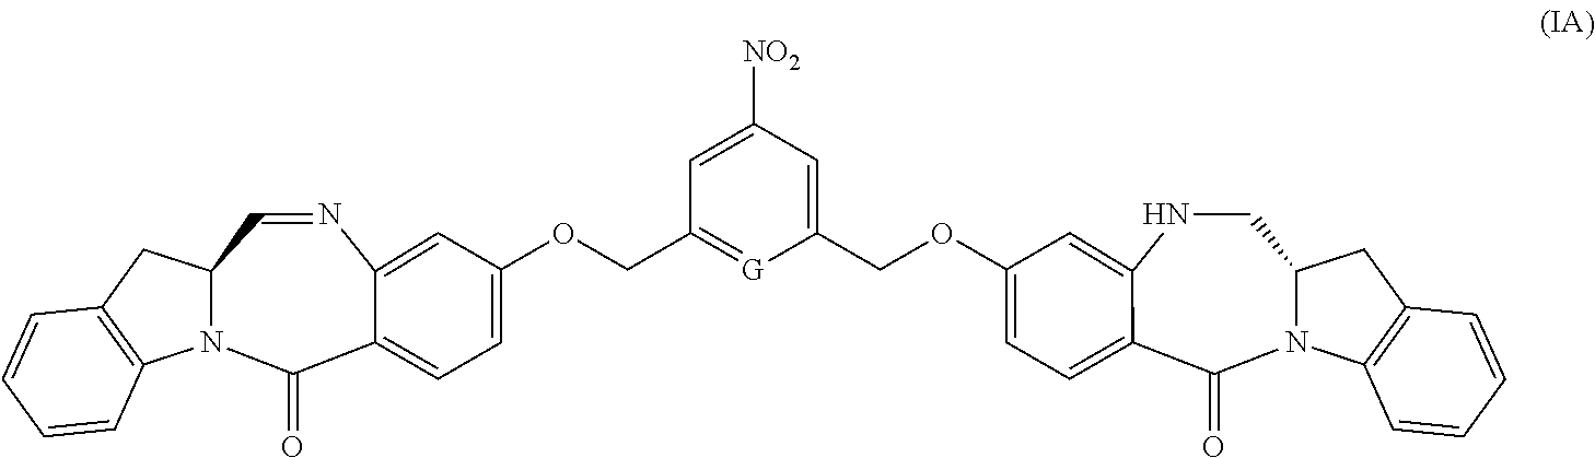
N1=CC2N(C(=O)C3=CC=C(OCC4=[G]C(COC5=CC=C6C(=O)N7C(CNC6=C5)CC5=C7C=CC=C5)=CC([NO2])=C4)C=C13)C1=C(C2)C=CC=C1
